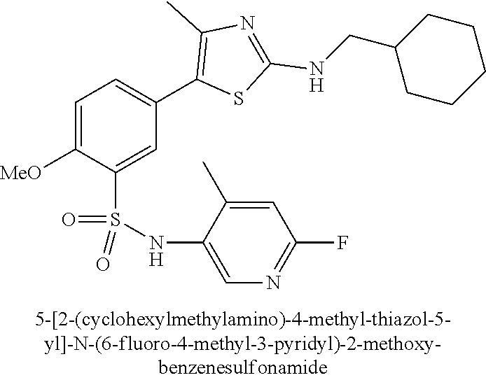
C1=C([MeO])C(S(NC2=CN=C(F)C=C2C)(=O)=O)=CC(C2=C(C)N=C(NCC3CCCCC3)S2)=C1
